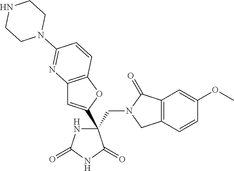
C(C1(C2=CC3=C(O2)C=CC(N2CCNCC2)=N3)NC(=O)NC1=O)N1CC2=C(C1=O)C=C(OC)C=C2
